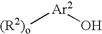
[(R2)o][Ar2]O
